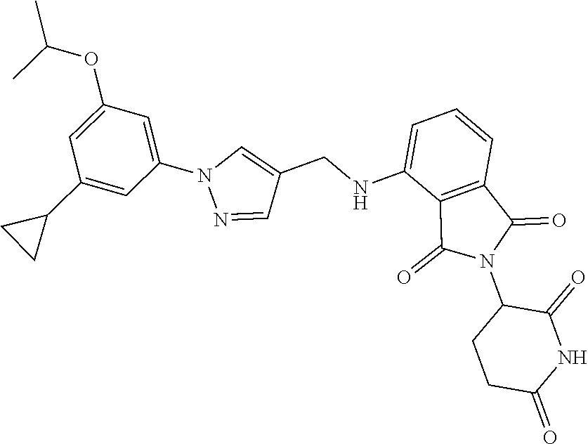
C1=CC=C(NCC2=CN(C3=CC(OC(C)C)=CC(C4CC4)=C3)N=C2)C2=C1C(=O)N(C1CCC(=O)NC1=O)C2=O
